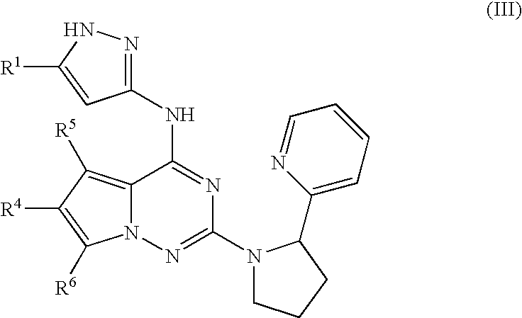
C12=C([R5])C([R4])=C([R6])N1N=C(N1CCCC1C1=CC=CC=N1)N=C2NC1=NNC([R1])=C1
